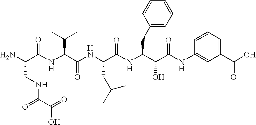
NC(C(=O)NC(C(C)C)C(=O)NC(CC(C)C)C(=O)NC(CC1=CC=CC=C1)C(C(=O)NC1=CC(C(=O)O)=CC=C1)O)CNC(=O)C(=O)O
